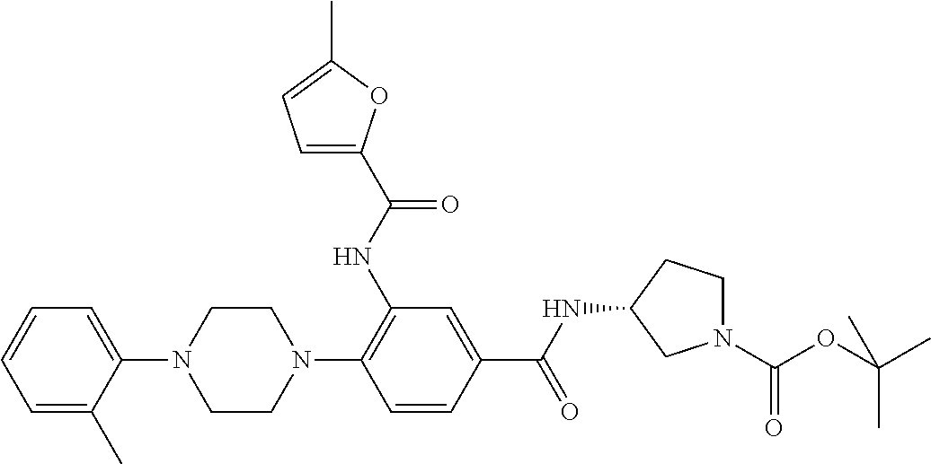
C1=C(C)C(N2CCN(C3=C(NC(=O)C4=CC=C(C)O4)C=C(C(NC4CCN(C(OC(C)(C)C)=O)C4)=O)C=C3)CC2)=CC=C1
